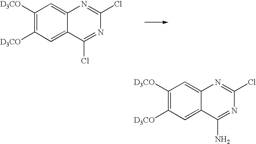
C1([D3CO])=C([D3CO])C=C2C(=C1)N=C(Cl)N=C2Cl.C1([D3CO])=C([D3CO])C=C2C(=C1)N=C(Cl)N=C2N
